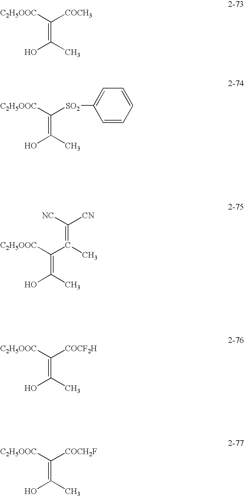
[C2H5OOC]C([COCH3])=C(O)C.[C2H5OOC]C([SO2]C1=CC=CC=C1)=C(O)C.[C2H5OOC]C(C(C)=C([NC])[CN])=C(O)C.[C2H5OOC]C([COCF2H])=C(O)C.[C2H5OOC]C([COCH2F])=C(O)C
